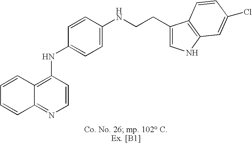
C12=C(NC3=CC=C(NCCC4=CNC5=C4C=CC(Cl)=C5)C=C3)C=CN=C1C=CC=C2
